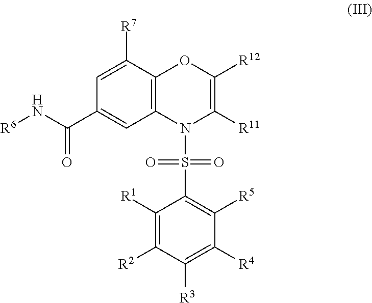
C12=C(C([R7])=CC(C(N[R6])=O)=C1)OC([R12])=C([R11])N2S(=O)(=O)C1=C([R5])C([R4])=C([R3])C([R2])=C1[R1]
